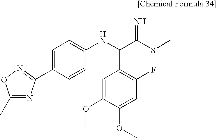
C1=C(C2=NOC(C)=N2)C=CC(NC(C(SC)=N)C2=C(F)C=C(OC)C(OC)=C2)=C1
